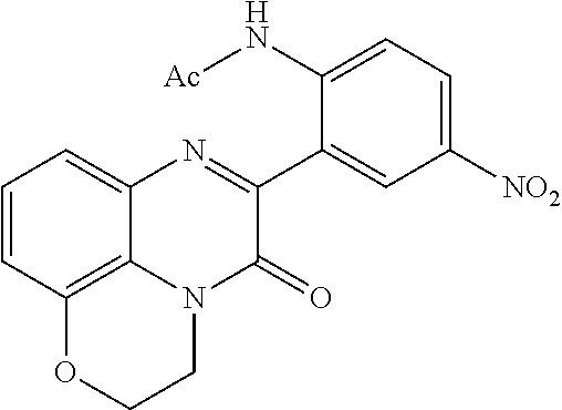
N12C(=O)C(C3=CC([NO2])=CC=C3N[Ac])=NC3=CC=CC(=C13)OCC2
